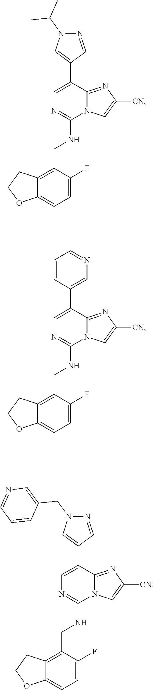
C1=C(F)C(CNC2=NC=C(C3=CN(C(C)C)N=C3)C3=NC([CN])=CN23)=C2C(=C1)OCC2.C1=C(F)C(CNC2=NC=C(C3=CN=CC=C3)C3=NC([CN])=CN23)=C2C(=C1)OCC2.C1=C(F)C(CNC2=NC=C(C3=CN(CC4=CN=CC=C4)N=C3)C3=NC([CN])=CN23)=C2C(=C1)OCC2
